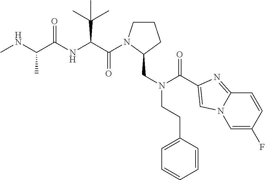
CNC(C(NC(C(=O)N1CCCC1CN(CCC1=CC=CC=C1)C(=O)C1=CN2C=C(F)C=CC2=N1)C(C)(C)C)=O)C
